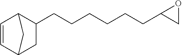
C1=CC2CC(CCCCCCC3CO3)C1C2
